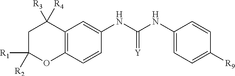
C1C([R1])([R2])OC2=C(C1([R3])[R4])C=C(NC(NC1=CC=C([R9])C=C1)=[Y])C=C2
